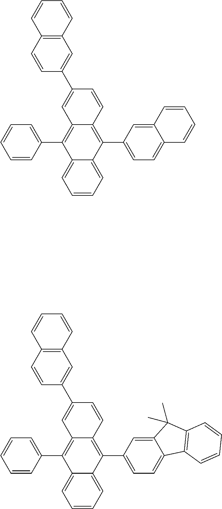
C1=CC=C2C(=C1)C(C1=CC=CC=C1)=C1C(=C2C2=CC=C3C(=C2)C=CC=C3)C=CC(C2=CC3=C(C=C2)C=CC=C3)=C1.C1=CC=C2C(=C1)C(C1=CC=CC=C1)=C1C(=C2C2=CC=C3C(=C2)C(C)(C)C2=C3C=CC=C2)C=CC(C2=CC3=C(C=C2)C=CC=C3)=C1
